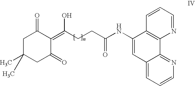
C1=CC=NC2=C1C(NC(CCC(=C1C(=O)CC(C)(C)CC1=O)O)=O)=CC1=CC=CN=C21
